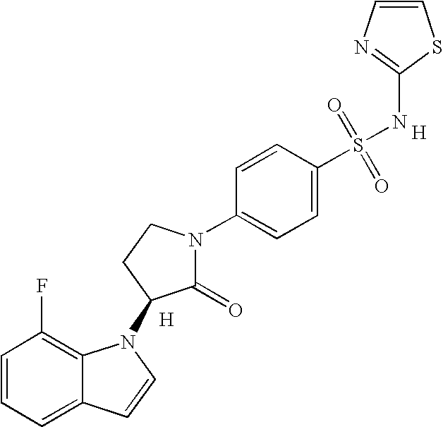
C1=CC=C2C(=C1F)N(C1C(=O)N(C3=CC=C(S(=O)(=O)NC4=NC=CS4)C=C3)CC1)C=C2.[H].[H]
